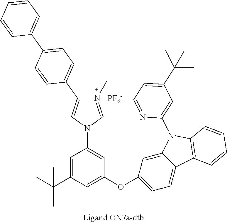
N1(C)=CN(C2=CC(OC3=CC=C4C(=C3)N(C3=CC(C(C)(C)C)=CC=N3)C3=C4C=CC=C3)=CC(C(C)(C)C)=C2)C=C1C1=CC=C(C2=CC=CC=C2)C=C1.[PF6-]
